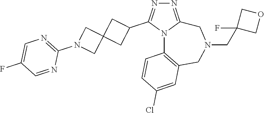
N1=C2N(C(C3CC4(C3)CN(C3=NC=C(F)C=N3)C4)=N1)C1=C(CN(CC3(F)COC3)C2)C=C(Cl)C=C1
